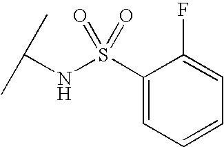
S(NC(C)C)(=O)(=O)C1=CC=CC=C1F
